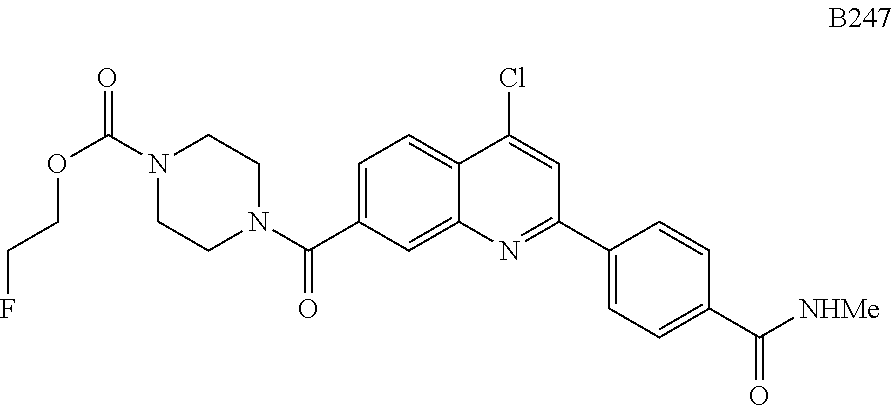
C1=C(C(N2CCN(C(=O)OCCF)CC2)=O)C=C2C(=C1)C(Cl)=CC(C1=CC=C(C(=O)[NHMe])C=C1)=N2
